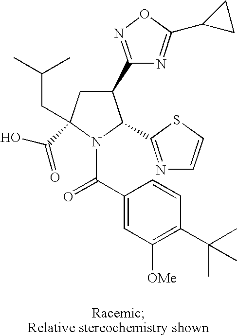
C1(C2=NOC(C3CC3)=N2)CC(CC(C)C)(C(O)=O)N(C(C2=CC([OMe])=C(C(C)(C)C)C=C2)=O)C1C1=NC=CS1
